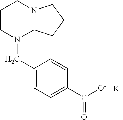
C1(CN2C3N(CCC2)CCC3)=CC=C(C([O-])=O)C=C1.[K]
